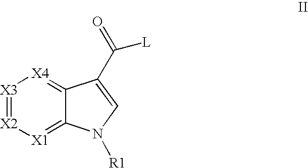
[X3]1=[X2][X1]=C2C(=[X4]1)C(C([L])=O)=CN2[R1]
